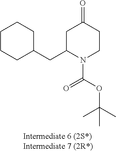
C1CCC(CC2N(C(OC(C)(C)C)=O)CCC(=O)C2)CC1
